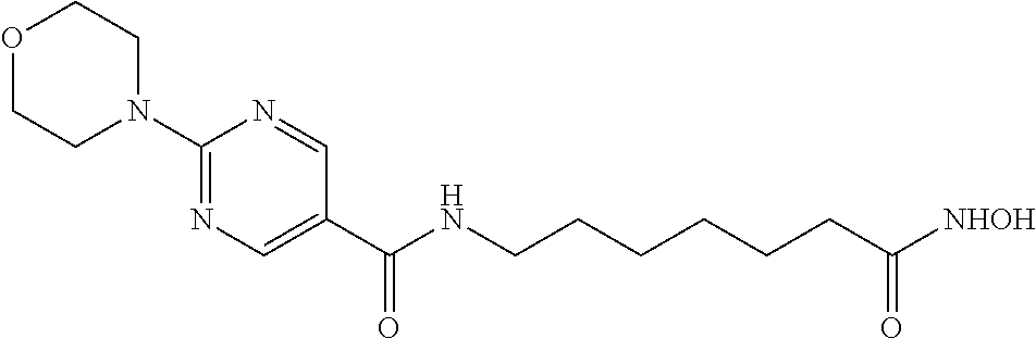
C1(N2CCOCC2)=NC=C(C(=O)NCCCCCCC([NHOH])=O)C=N1
